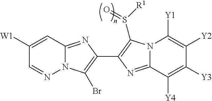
C1([W1])=CC2=NC(C3=C(S([R1])=O)N4C(=N3)C([Y4])=C([Y3])C([Y2])=C4[Y1])=C(Br)N2N=C1
